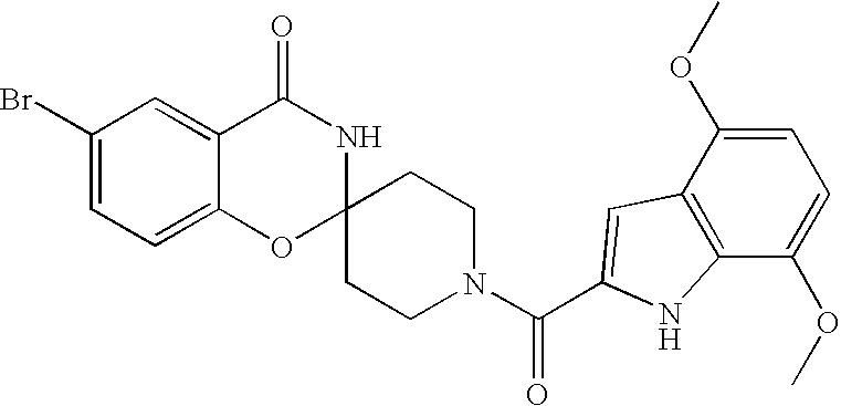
C1(Br)=CC=C2C(=C1)C(=O)NC1(O2)CCN(C(=O)C2=CC3=C(C(OC)=CC=C3OC)N2)CC1
